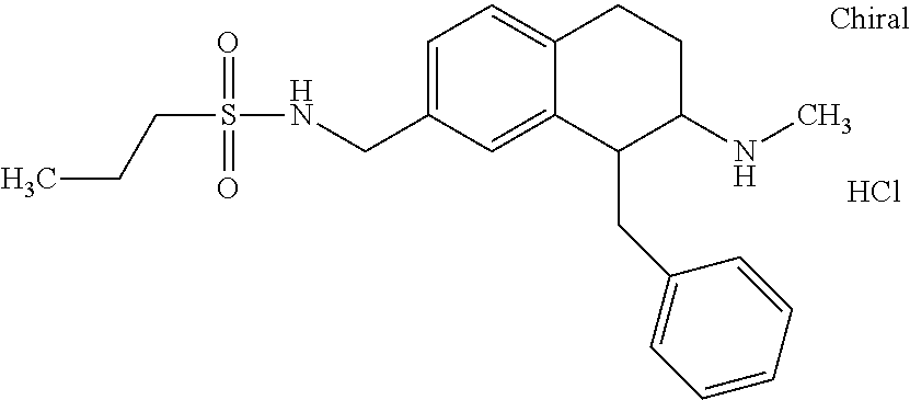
Cl.C1=C(CNS(CCC)(=O)=O)C=C2C(=C1)CCC(NC)C2CC1=CC=CC=C1
